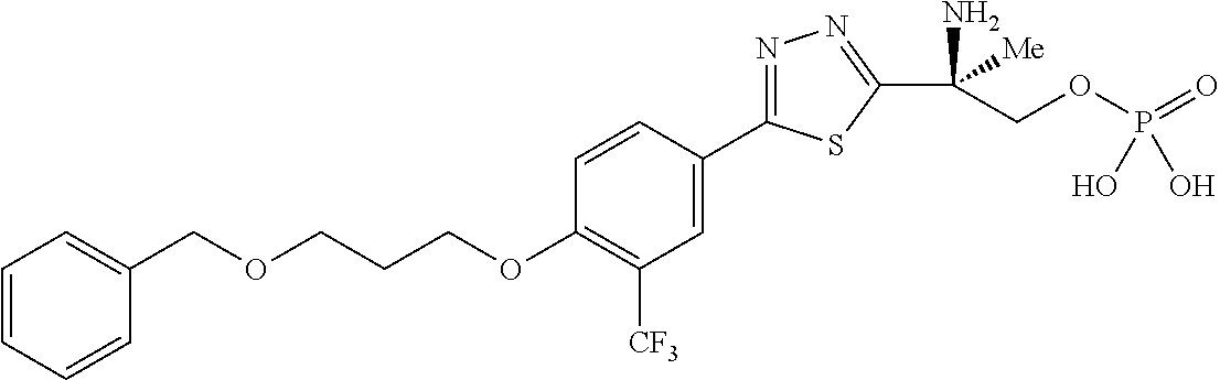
C(OCCCOC1=C([CF3])C=C(C2=NN=C(C(N)([Me])COP(=O)(O)O)S2)C=C1)C1=CC=CC=C1
